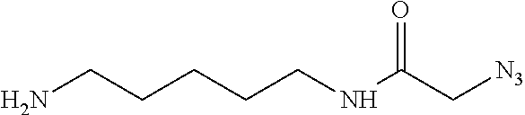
C(CCNC(C[N3])=O)CCN
